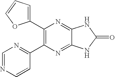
C1(C2=C(C3=NC=NC=C3)N=C3C(=N2)NC(=O)N3)=CC=CO1
